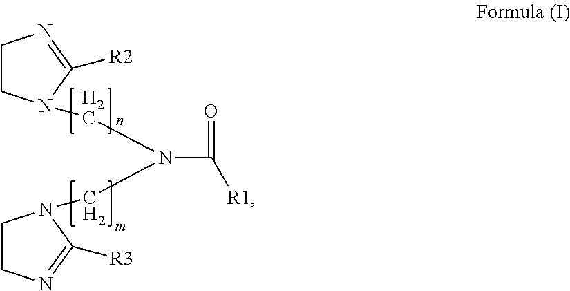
C1CN(CN(C([R1])=O)CN2CCN=C2[R3])C([R2])=N1
